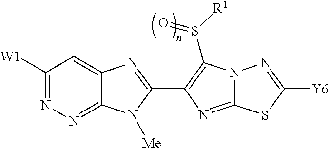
C12=NN=C([W1])C=C1N=C(C1=C(S([R1])=O)N3C(=N1)SC([Y6])=N3)N2[Me]
